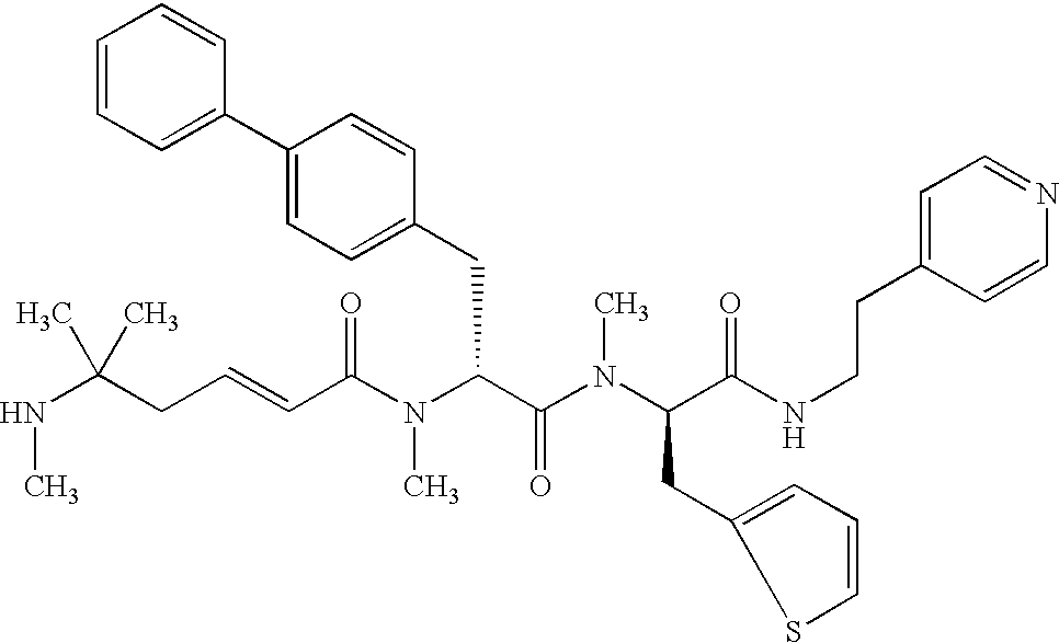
N(C(CC=CC(N(C(C(=O)N(C)C(CC1=CC=CS1)C(=O)NCCC1=CC=NC=C1)CC1=CC=C(C2=CC=CC=C2)C=C1)C)=O)(C)C)C
